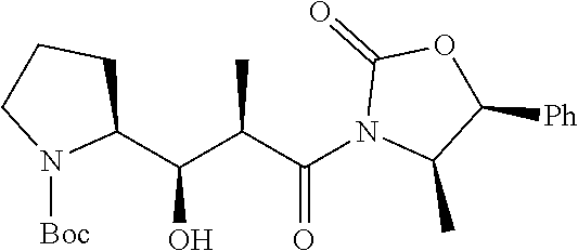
C1CN([Boc])C(C(C(C(N2C(C)C([Ph])OC2=O)=O)C)O)C1
